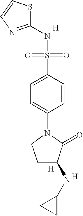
S1C(NS(=O)(=O)C2=CC=C(N3CCC(NC4CC4)C3=O)C=C2)=NC=C1.[H].[H].[H]
